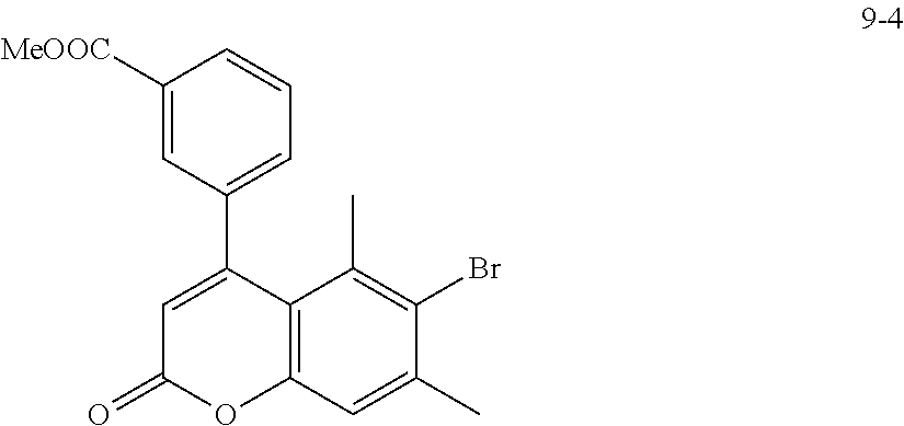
C1([MeOOC])=CC(C2=CC(=O)OC3=C2C(C)=C(Br)C(C)=C3)=CC=C1
